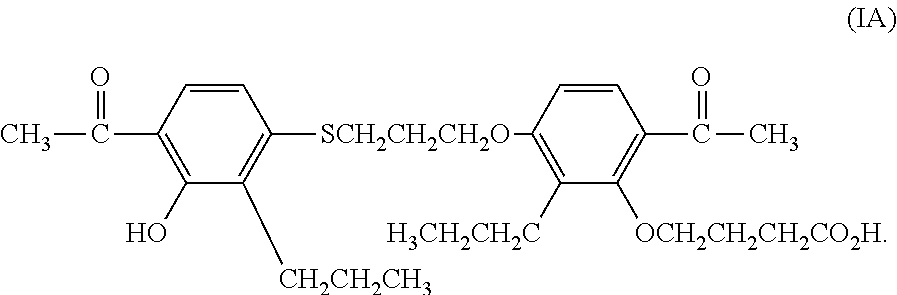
CC(=O)C1=C(O)C([CH2CH2CH3])=C([SCH2CH2CH2O]C2=C([H3CH2CH2C])C([OCH2CH2CH2CO2H])=C(C(=O)C)C=C2)C=C1
